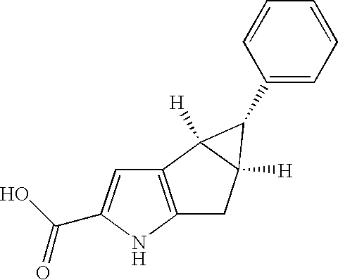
C12=C(NC(C(O)=O)=C1)CC1([H])C2([H])C1C1=CC=CC=C1
